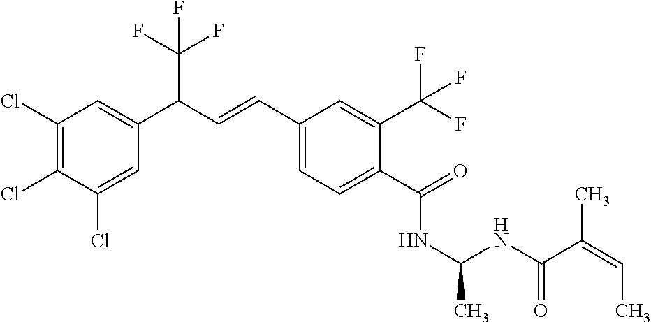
C1(Cl)=C(Cl)C(Cl)=CC(C(C=CC2=CC=C(C(=O)NC(C)NC(C(=CC)C)=O)C(C(F)(F)F)=C2)C(F)(F)F)=C1
